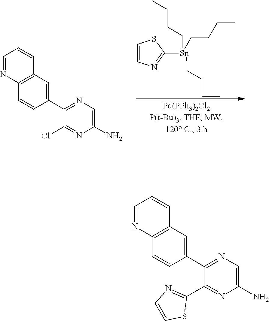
C1=CN=C([Sn](CCCC)(CCCC)CCCC)S1.C12=C(C=CC(C3=NC=C(N)N=C3Cl)=C1)N=CC=C2.C12=C(C=CC(C3=NC=C(N)N=C3C3=NC=CS3)=C1)N=CC=C2
